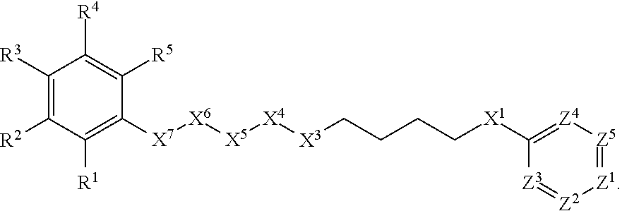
C1([R3])=C([R2])C([R1])=C([X7][X6][X5][X4][X3]CCCC[X1]C2=[Z4][Z5]=[Z1][Z2]=[Z3]2)C([R5])=C1[R4]
